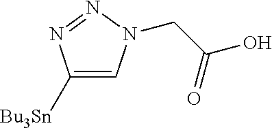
C1([Bu3Sn])=CN(CC(=O)O)N=N1
